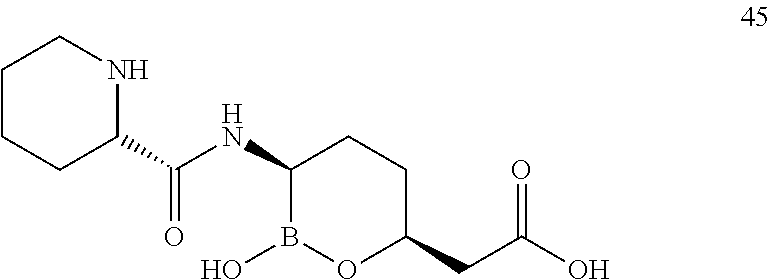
C1CC(C(NC2B(O)OC(CC(O)=O)CC2)=O)NCC1
